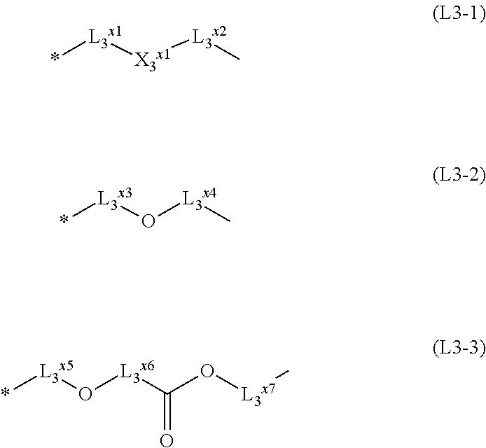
*[L3x1][X3x1][L3x2]C.*[L3x3]O[L3x4]C.*[L3x5]O[L3x6]C(O[L3x7]C)=O
